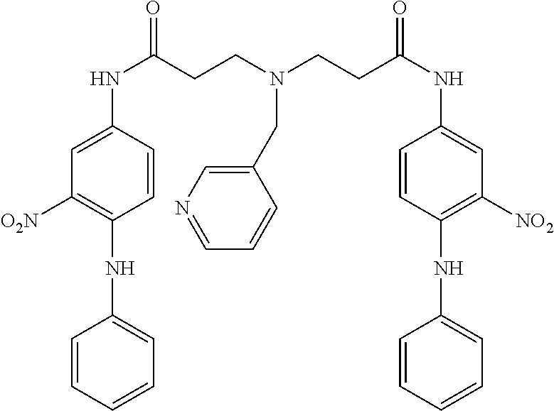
C1=CC=CC=C1NC1=C([O2N])C=C(NC(=O)CCN(CCC(NC2=CC([NO2])=C(NC3=CC=CC=C3)C=C2)=O)CC2=CN=CC=C2)C=C1
